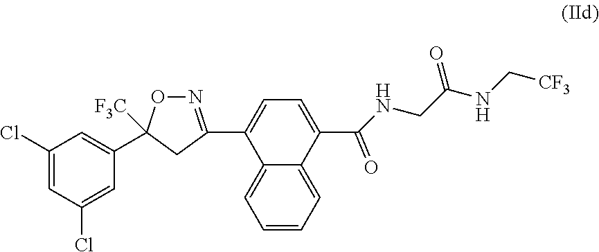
C1(Cl)=CC(Cl)=CC(C2([F3C])ON=C(C3=CC=C(C(NCC(NC[CF3])=O)=O)C4=CC=CC=C34)C2)=C1
